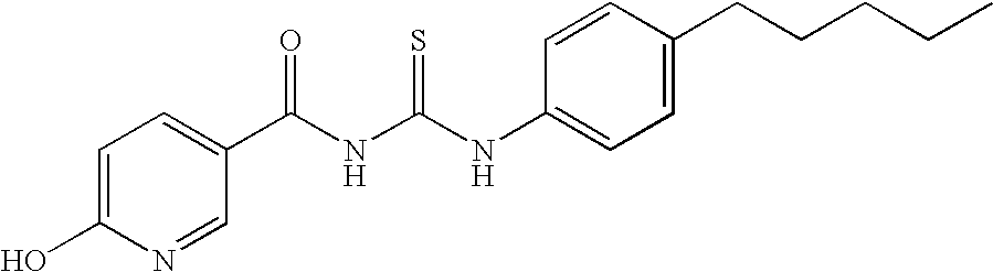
C(NC(NC1=CC=C(CCCCC)C=C1)=S)(=O)C1=CC=C(O)N=C1
